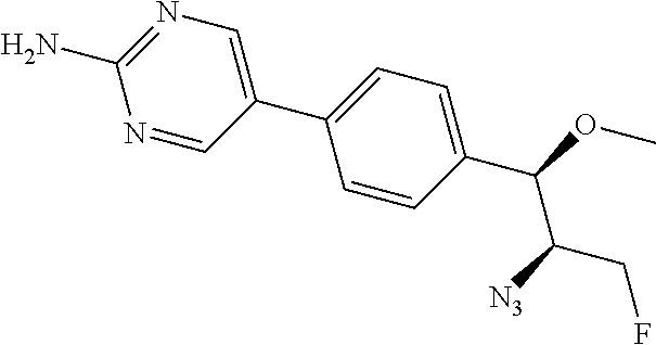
N1=CC(C2=CC=C(C(OC)C([N3])CF)C=C2)=CN=C1N
